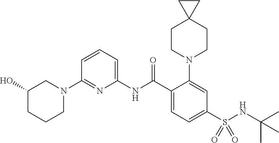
C1(N2CC(O)CCC2)=NC(NC(C2=CC=C(S(NC(C)(C)C)(=O)=O)C=C2N2CCC3(CC2)CC3)=O)=CC=C1
